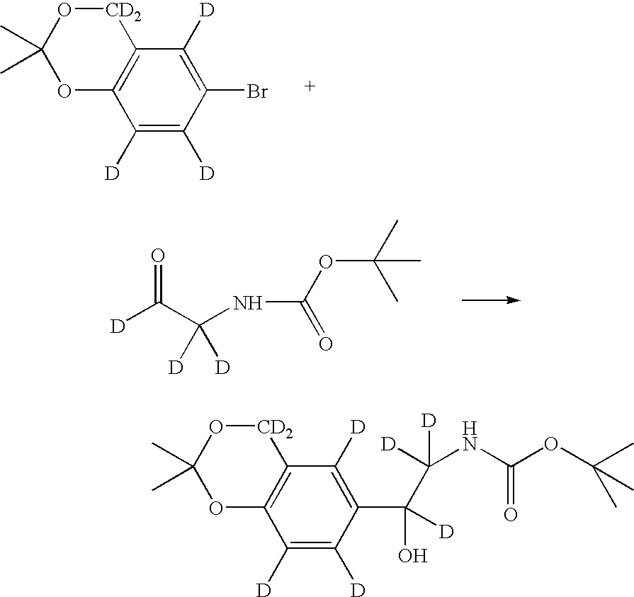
O1C2=C([CD2]OC1(C)C)C([D])=C(Br)C([D])=C2[D].[D]C(=O)C([D])(NC(=O)OC(C)(C)C)[D].O1C2=C([CD2]OC1(C)C)C([D])=C(C(O)([D])C([D])(NC(OC(C)(C)C)=O)[D])C([D])=C2[D]
